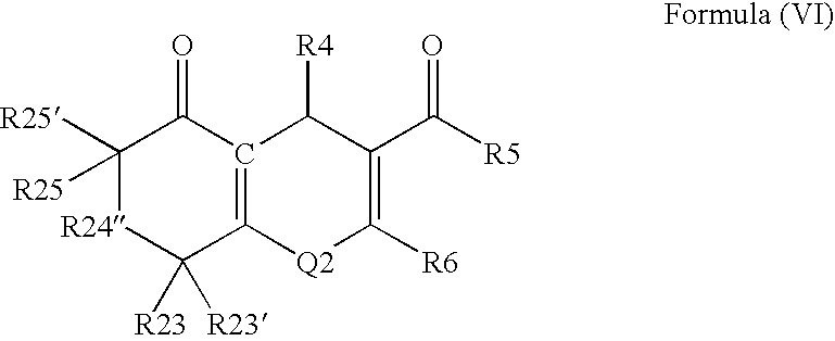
C1([R25])([R25])[R24]C([R23])([R23])C2=C(C1=O)C([R4])C(C([R5])=O)=C([R6])[Q2]2
